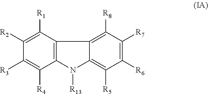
C1([R1])=C([R2])C([R3])=C([R4])C2=C1C1=C([R8])C([R7])=C([R6])C([R5])=C1N2[R13]
